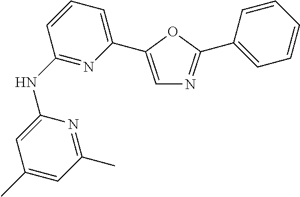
C1(NC2=NC(C3=CN=C(C4=CC=CC=C4)O3)=CC=C2)=CC(C)=CC(C)=N1
